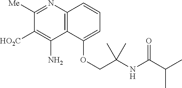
C12=C(N=C([Me])C([HO2C])=C1N)C=CC=C2OCC(NC(C(C)C)=O)(C)C
